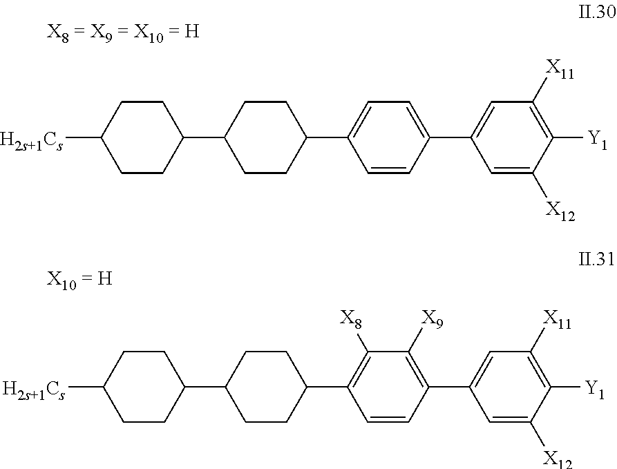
C1(C2CCC(C3=CC=C(C4=CC([X11])=C([Y1])C([X12])=C4)C=C3)CC2)CCC([H2s+1Cs])CC1.[X8 = X9 = X10 = H].C1(C2CCC(C3=C([X8])C([X9])=C(C4=CC([X11])=C([Y1])C([X12])=C4)C=C3)CC2)CCC([H2s+1Cs])CC1.[X10 = H]
